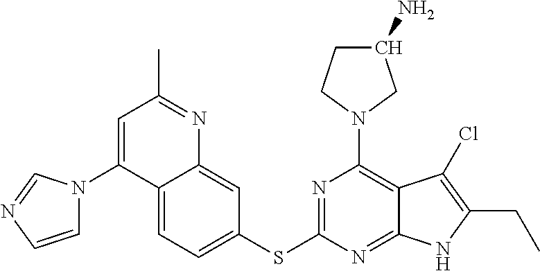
C12=CC=C(SC3=NC(N4CC(N)CC4)=C4C(=N3)NC(CC)=C4Cl)C=C1N=C(C)C=C2N1C=CN=C1
